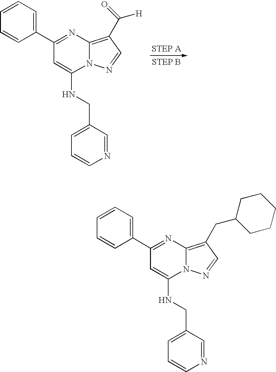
C1(C2=CC=CC=C2)=NC2=C(C([H])=O)C=NN2C(NCC2=CC=CN=C2)=C1.C1(C2=CC=CC=C2)=NC2=C(CC3CCCCC3)C=NN2C(NCC2=CC=CN=C2)=C1
